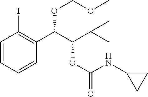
C1=CC=CC(C(C(C(C)C)OC(=O)NC2CC2)OCOC)=C1I
